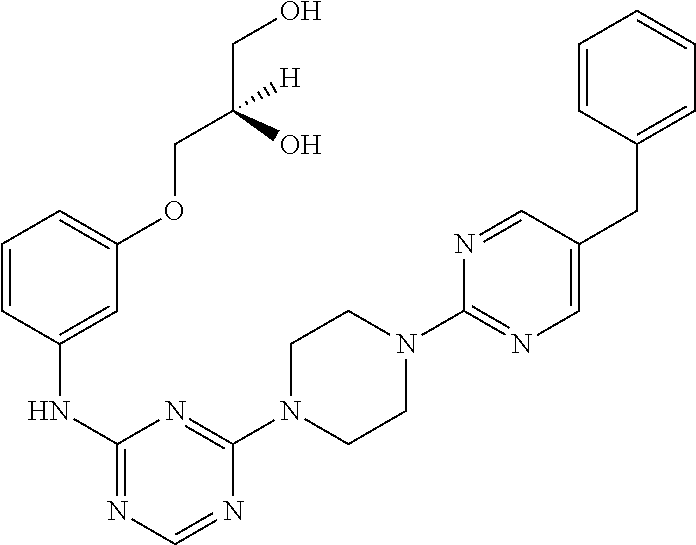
C1(N2CCN(C3=NC(NC4=CC(OCC(CO)(O)[H])=CC=C4)=NC=N3)CC2)=NC=C(CC2=CC=CC=C2)C=N1
